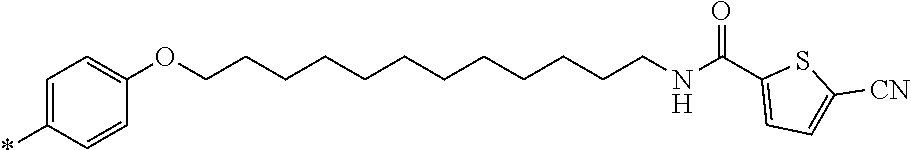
C(CCOC1=CC=C(*)C=C1)CCCCCCCCCNC(C1=CC=C([CN])S1)=O
